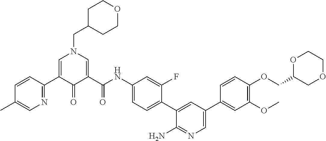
C1C(CN2C=C(C3=NC=C(C)C=C3)C(=O)C(C(NC3=CC=C(C4=CC(C5=CC(OC)=C(OCC6COCCO6)C=C5)=CN=C4N)C(F)=C3)=O)=C2)CCOC1
